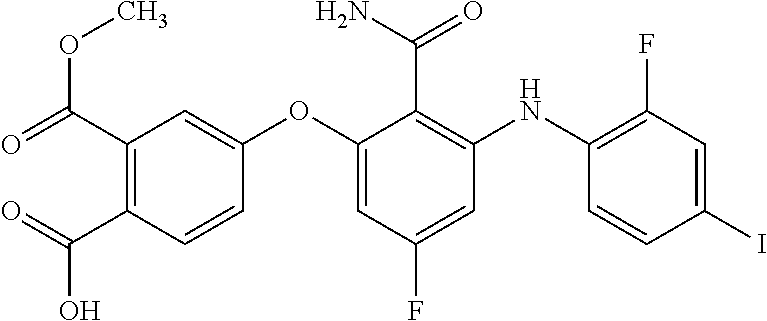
C1(OC2=CC(F)=CC(NC3=C(F)C=C(I)C=C3)=C2C(N)=O)=CC(C(=O)OC)=C(C(=O)O)C=C1
